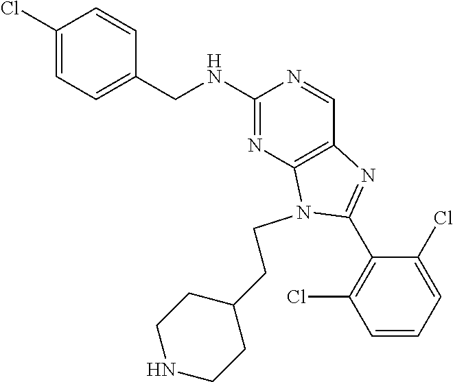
C1(Cl)=CC=C(CNC2=NC3=C(C=N2)N=C(C2=C(Cl)C=CC=C2Cl)N3CCC2CCNCC2)C=C1
